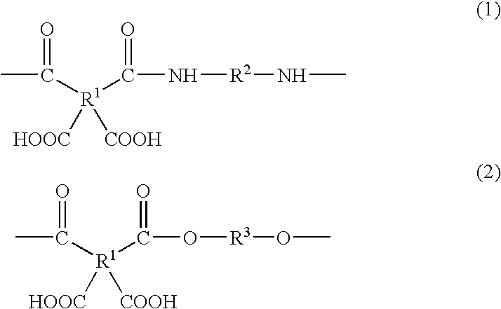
CC(=O)[R1](C(N[R2]NC)=O)([HOOC])[COOH].CC(=O)[R1](C(O[R3]OC)=O)([HOOC])[COOH]
